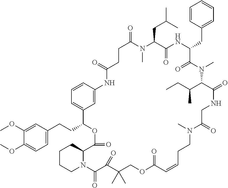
C1C(=O)NC2=CC(=CC=C2)C(CCC2=CC=C(OC)C(OC)=C2)OC(=O)C2CCCCN2C(=O)C(=O)C(C)(C)COC(=O)C=CCCN(C)C(=O)CNC(=O)C(C(CC)C)N(C)C(=O)C(CC2=CC=CC=C2)NC(=O)C(CC(C)C)N(C)C(=O)C1
